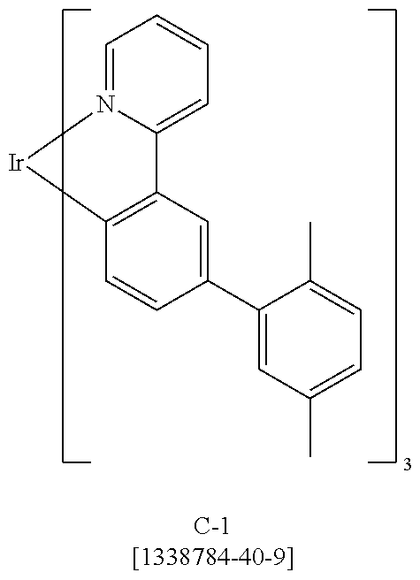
C1=N2C(=CC=C1)C1=C(C=CC(C3=CC(C)=CC=C3C)=C1)[Ir]2
